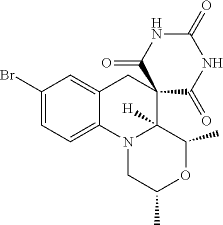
C1(Br)=CC=C2C(=C1)CC1(C3([H])N2CC(C)OC3C)C(=O)NC(=O)NC1=O
